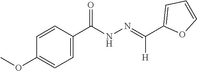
C(=NNC(C1=CC=C(OC)C=C1)=O)(C1=CC=CO1)[H]
